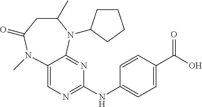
C12=CN=C(NC3=CC=C(C(O)=O)C=C3)N=C1N(C1CCCC1)C(C)CC(=O)N2C
